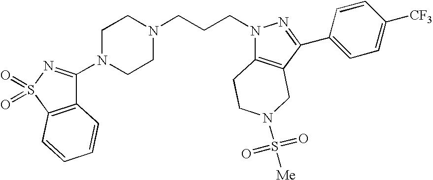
N1(C2=NS(=O)(=O)C3=C2C=CC=C3)CCN(CCCN2C3=C(C(C4=CC=C([CF3])C=C4)=N2)CN(S(=O)(=O)[Me])CC3)CC1
